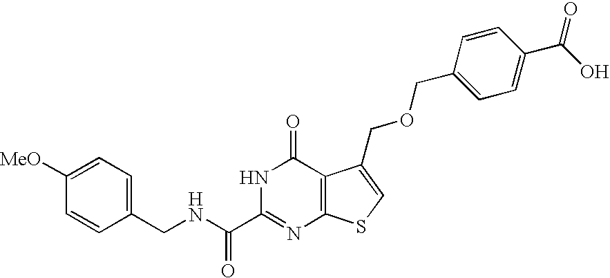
C1(CNC(C2=NC3=C(C(=O)N2)C(COCC2=CC=C(C(O)=O)C=C2)=CS3)=O)=CC=C([MeO])C=C1
